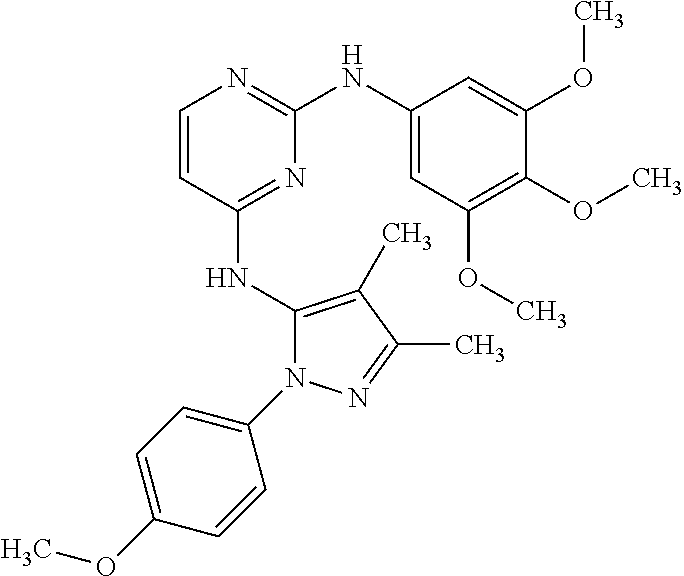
C1=CC(NC2=C(C)C(C)=NN2C2=CC=C(OC)C=C2)=NC(NC2=CC(OC)=C(OC)C(OC)=C2)=N1
